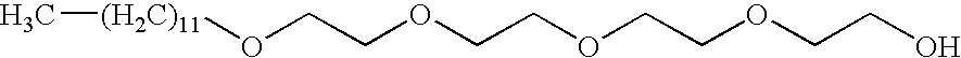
[(H2C)11](C)OCCOCCOCCOCCO
